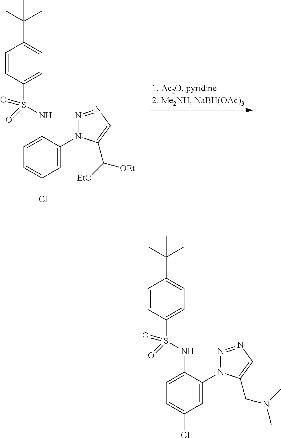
C1=C(N2N=NC=C2C([OEt])[EtO])C(NS(C2=CC=C(C(C)(C)C)C=C2)(=O)=O)=CC=C1Cl.C1=C(N2N=NC=C2CN(C)C)C(NS(C2=CC=C(C(C)(C)C)C=C2)(=O)=O)=CC=C1Cl
